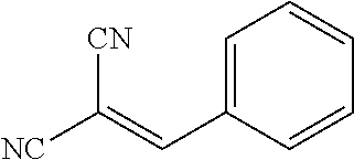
C1=C(C=C([NC])[CN])C=CC=C1
